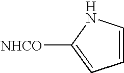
C1=CNC([NHCO])=C1
